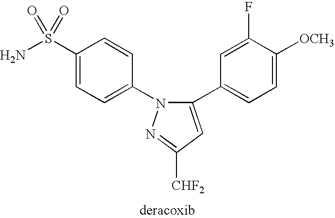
NS(C1=CC=C(N2C(C3=CC=C([OCH3])C(F)=C3)=CC([CHF2])=N2)C=C1)(=O)=O
